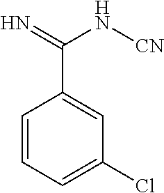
C1=CC=C(Cl)C=C1C(=N)N[CN]
